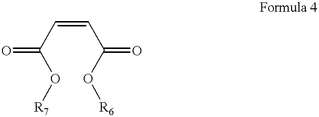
O(C(C=CC(O[R6])=O)=O)[R7]
